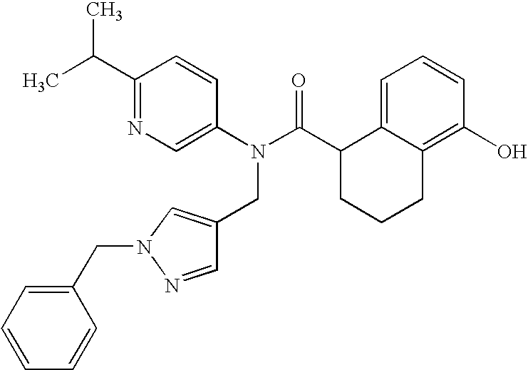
C1(C(C)C)=NC=C(N(C(C2CCCC3=C(O)C=CC=C23)=O)CC2=CN(CC3=CC=CC=C3)N=C2)C=C1
